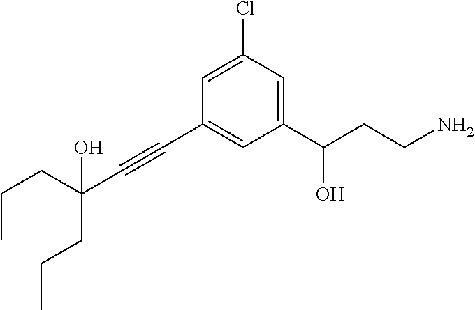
C1(C#CC(CCC)(CCC)O)=CC(C(CCN)O)=CC(Cl)=C1
